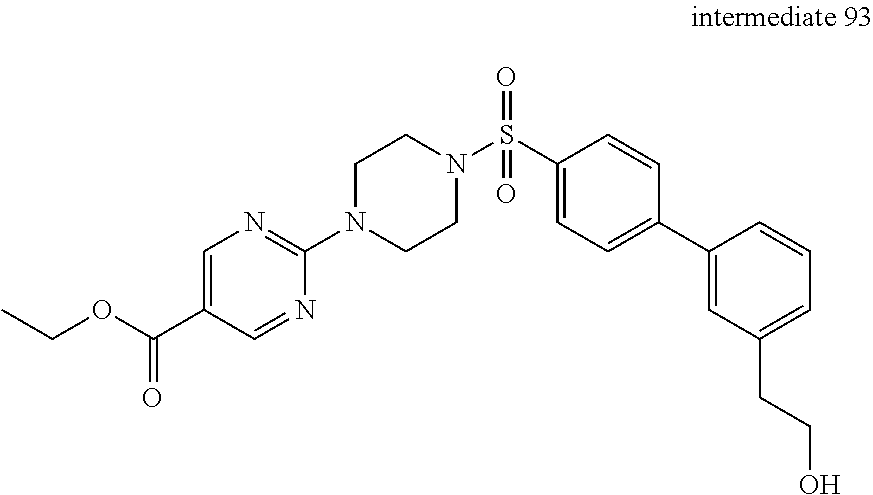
O(C(=O)C1=CN=C(N2CCN(S(C3=CC=C(C4=CC(CCO)=CC=C4)C=C3)(=O)=O)CC2)N=C1)CC
